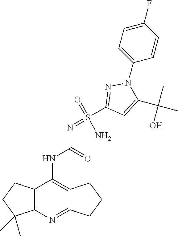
O=S(N)(=NC(NC1=C2C(=NC3=C1CCC3(C)C)CCC2)=O)C1=NN(C2=CC=C(F)C=C2)C(C(C)(C)O)=C1
